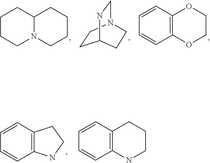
C1CCN2C(C1)CCCC2.C1CN2CNC1CC2.C1=CC2=C(C=C1)OCCO2.C1=CC2=C(C=C1)NCC2.C1=CC2=C(C=C1)NCCC2
